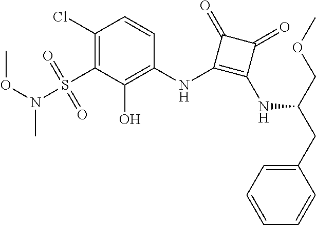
C1(Cl)=C(S(=O)(=O)N(OC)C)C(O)=C(NC2=C(NC(CC3=CC=CC=C3)COC)C(=O)C2=O)C=C1
